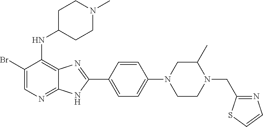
C1(Br)=CN=C2C(=C1NC1CCN(C)CC1)N=C(C1=CC=C(N3CC(C)N(CC4=NC=CS4)CC3)C=C1)N2
